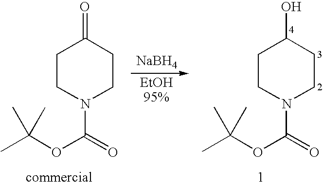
[NaBH4].C1CN(C(=O)OC(C)(C)C)CCC1=O.C1CN(C(=O)OC(C)(C)C)CCC1O
